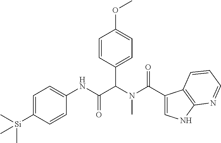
C1=C([Si](C)(C)C)C=CC(NC(C(N(C(=O)C2=CNC3=C2C=CC=N3)C)C2=CC=C(OC)C=C2)=O)=C1
